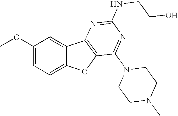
C1(OC)=CC=C2C(=C1)C1=C(O2)C(N2CCN(C)CC2)=NC(NCCO)=N1
